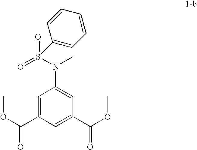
C1=C(C(OC)=O)C=C(C(OC)=O)C=C1N(S(=O)(=O)C1=CC=CC=C1)C
